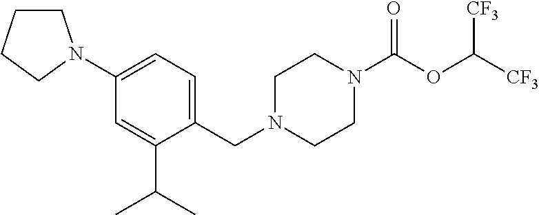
C1(N2CCCC2)=CC=C(CN2CCN(C(OC([CF3])[CF3])=O)CC2)C(C(C)C)=C1
